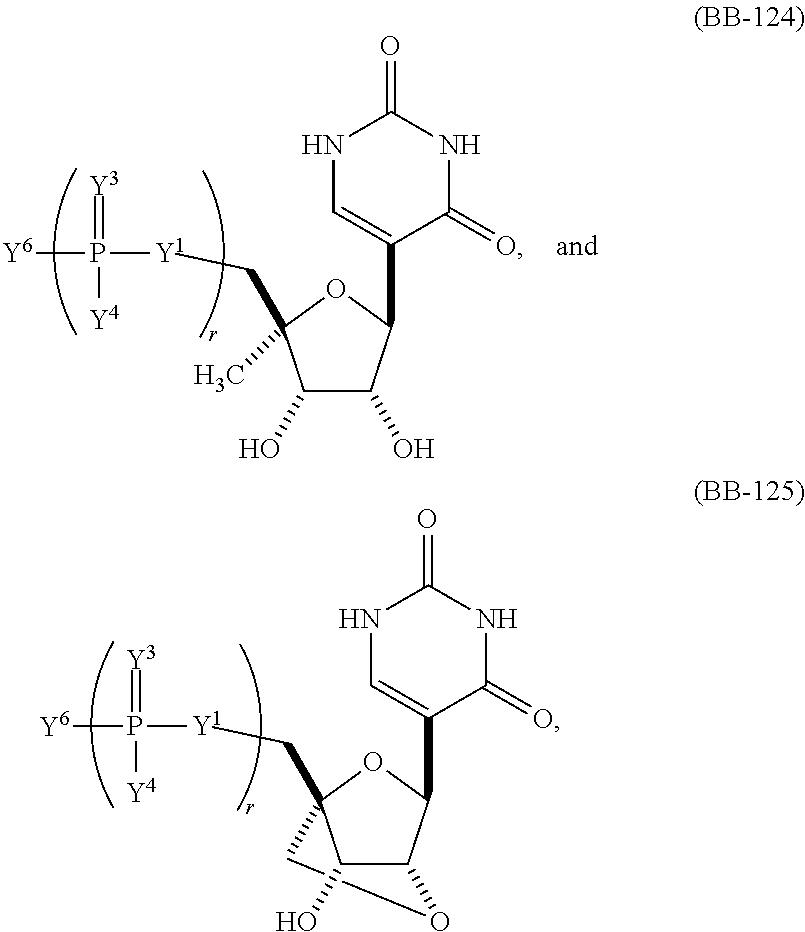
C1(O)C(O)C(C2=CNC(=O)NC2=O)OC1(C[Y1]P([Y6])(=[Y3])[Y4])C.C1C2(C[Y1]P([Y6])(=[Y3])[Y4])C(O)C(C(C3=CNC(=O)NC3=O)O2)O1
